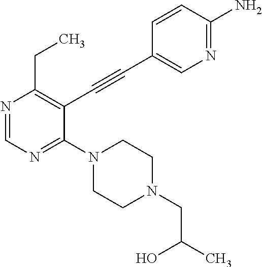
N1=CN=C(N2CCN(CC(C)O)CC2)C(C#CC2=CN=C(N)C=C2)=C1CC
